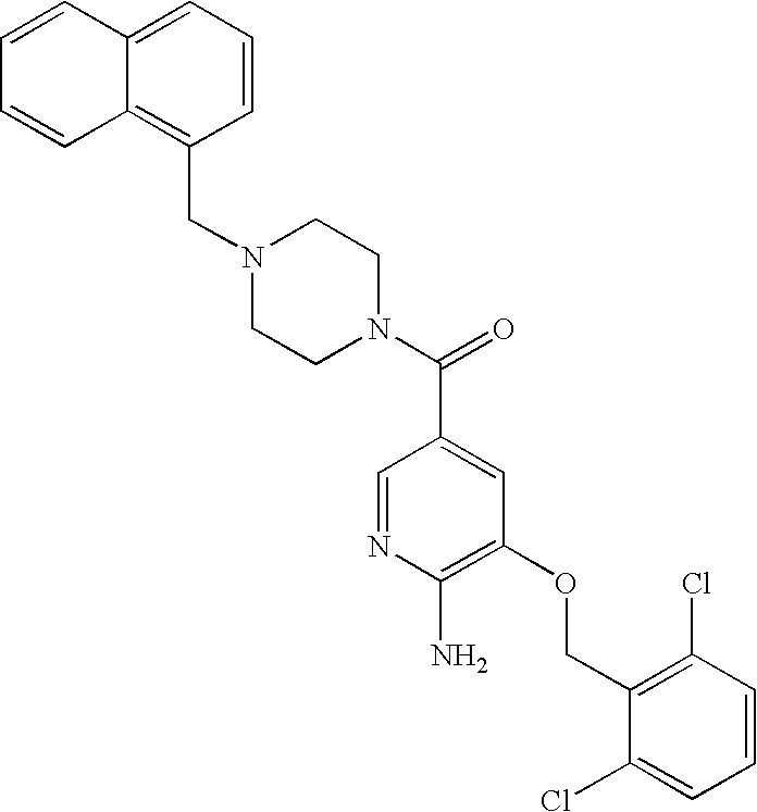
C1=CC=C2C(=C1CN1CCN(C(=O)C3=CC(OCC4=C(Cl)C=CC=C4Cl)=C(N)N=C3)CC1)C=CC=C2
